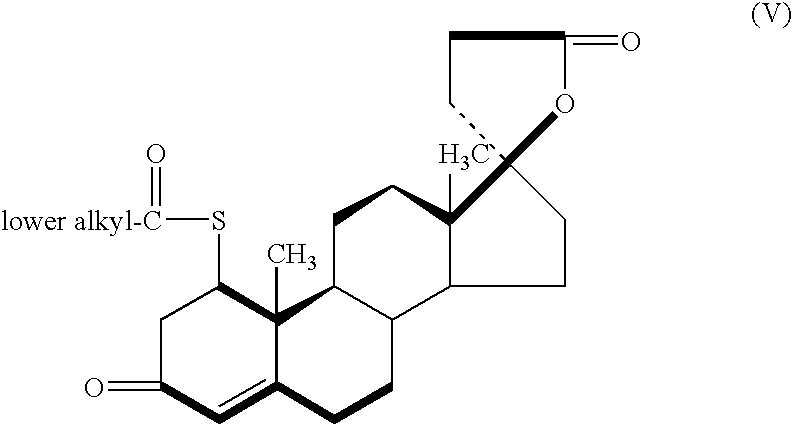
C12C(CCC3(C)C1CCC31CCC(=O)O1)C1(C)C(=CC(=O)CC1S[lower alkyl-C]=O)CC2
